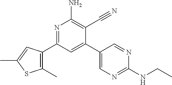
C1(C)=C(C2=NC(N)=C(C#N)C(C3=CN=C(NCC)N=C3)=C2)C=C(C)S1
